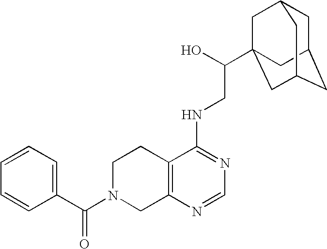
C1=CC=C(C(N2CC3=C(CC2)C(NCC(O)C24CC5CC(CC(C2)C5)C4)=NC=N3)=O)C=C1
